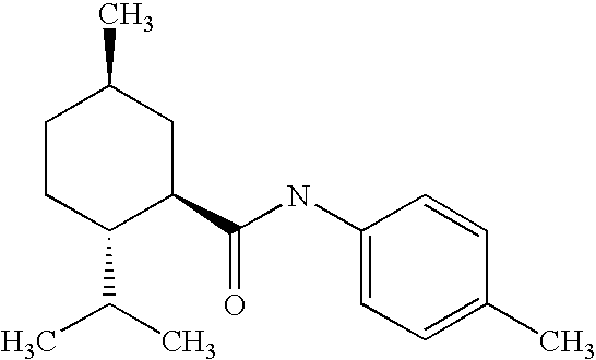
C1CC(C(C)C)C(C(NC2=CC=C(C)C=C2)=O)CC1C
